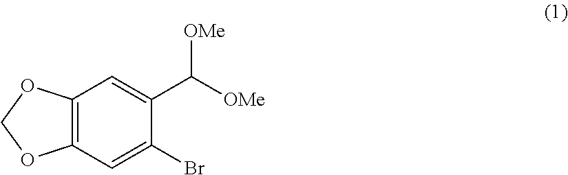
C12=C(C=C(Br)C(C([OMe])[OMe])=C1)OCO2
